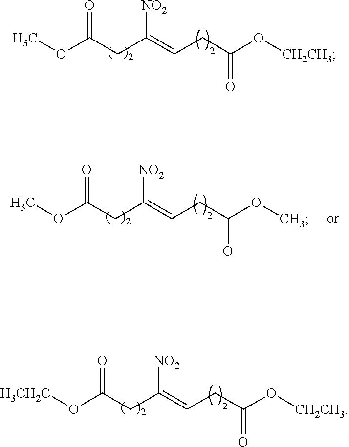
COC(CC(=CCC(O[CH2CH3])=O)[NO2])=O.[H3CH2C]OC(CC(=CCC(O[CH2CH3])=O)[NO2])=O.COC(CC(=CCC(OC)O)[NO2])=O
